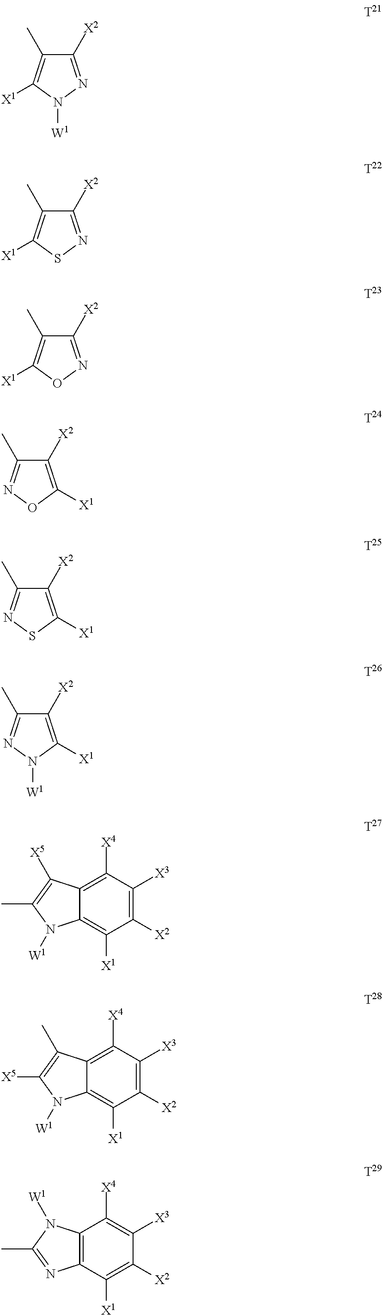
C1([X2])=NN([W1])C([X1])=C1C.C1([X2])=NSC([X1])=C1C.C1([X2])=NOC([X1])=C1C.C1([X2])=C([X1])ON=C1C.C1([X2])=C([X1])SN=C1C.C1([X2])=C([X1])N([W1])N=C1C.C12=C([X4])C([X3])=C([X2])C([X1])=C1N([W1])C(C)=C2[X5].C12=C([X4])C([X3])=C([X2])C([X1])=C1N([W1])C([X5])=C2C.C12=C(C([X1])=C([X2])C([X3])=C1[X4])N=C(C)N2[W1]
